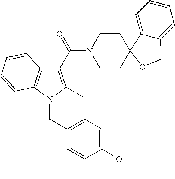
C1(C(=O)N2CCC3(C4=CC=CC=C4CO3)CC2)=C(C)N(CC2=CC=C(OC)C=C2)C2=C1C=CC=C2
